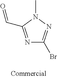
N1=C(C=O)N(C)N=C1Br
